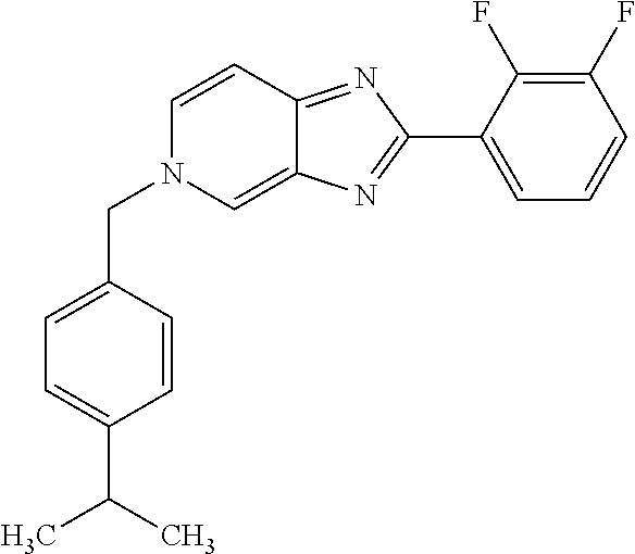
C1(C2=NC3=CN(CC4=CC=C(C(C)C)C=C4)C=CC3=N2)=CC=CC(F)=C1F
